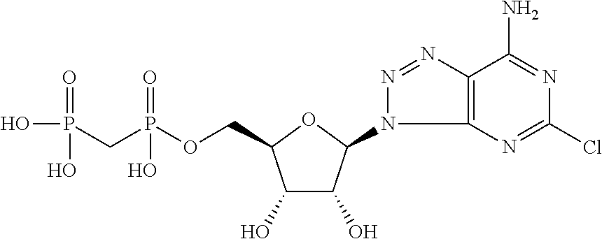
C1(O)C(O)C(N2C3=C(N=N2)C(N)=NC(Cl)=N3)OC1COP(CP(O)(=O)O)(=O)O
